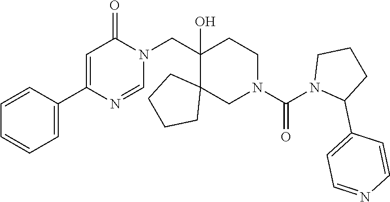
C1(CN2C(=O)C=C(C3=CC=CC=C3)N=C2)(O)C2(CN(C(N3C(C4=CC=NC=C4)CCC3)=O)CC1)CCCC2
